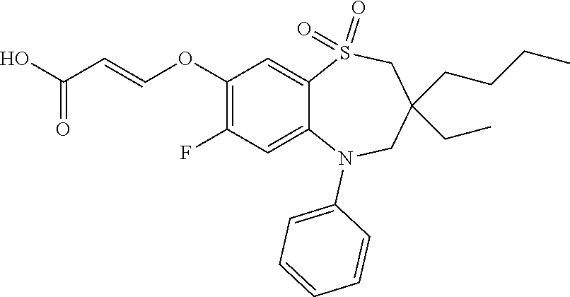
C(=COC1=C(F)C=C2C(=C1)S(=O)(=O)CC(CCCC)(CC)CN2C1=CC=CC=C1)C(=O)O
